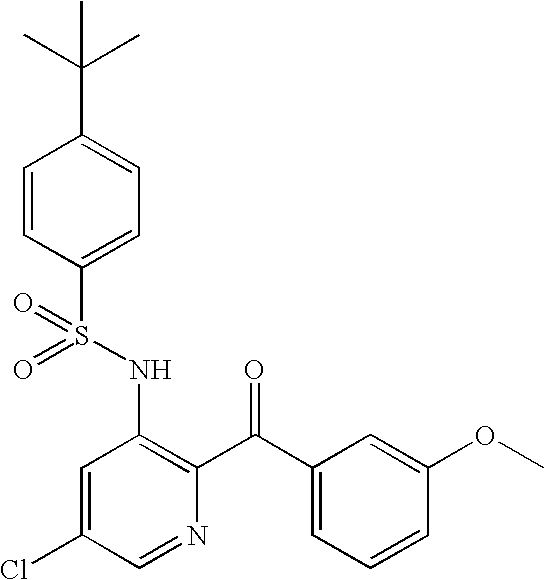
O=S(NC1=C(C(=O)C2=CC=CC(OC)=C2)N=CC(Cl)=C1)(=O)C1=CC=C(C(C)(C)C)C=C1
